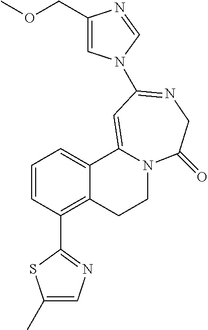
C1=CC(C2=NC=C(C)S2)=C2C(=C1)C1=CC(N3C=C(COC)N=C3)=NCC(=O)N1CC2
